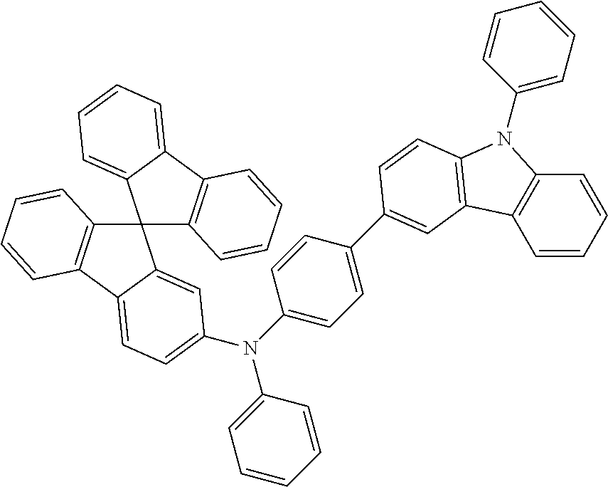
N(C1=CC=C(C2=CC3=C(N(C4=CC=CC=C4)C4=C3C=CC=C4)C=C2)C=C1)(C1=CC=CC=C1)C1=CC=C2C(=C1)C1(C3=C(C4=CC=CC=C41)C=CC=C3)C1=C2C=CC=C1
